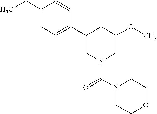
C1(C2CN(C(=O)N3CCOCC3)CC(OC)C2)=CC=C(CC)C=C1
